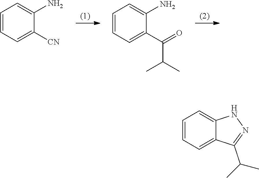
C1=CC=C([CN])C(N)=C1.C1=CC=C(N)C(C(=O)C(C)C)=C1.C1=CC=C2C(=C1)NN=C2C(C)C
